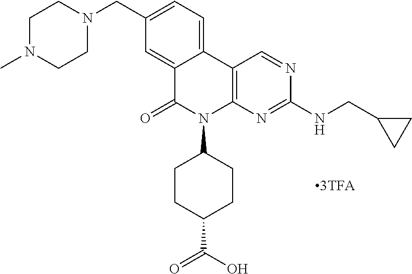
C12=CC(CN3CCN(C)CC3)=CC=C1C1=C(N(C3CCC(C(O)=O)CC3)C2=O)N=C(NCC2CC2)N=C1
